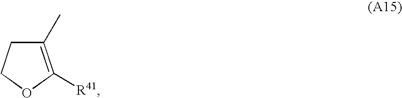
C1(C)=C([R41])OCC1
